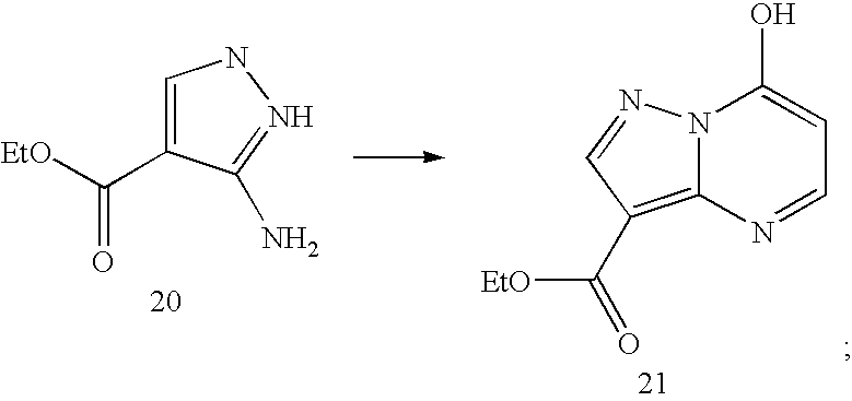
N12C(=C(C([EtO])=O)C=N1)N=CC=C2O.C1=C(C([EtO])=O)C(N)=NN1
